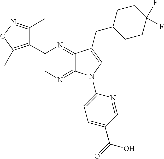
C12=NC=C(C3=C(C)ON=C3C)N=C1C(CC1CCC(F)(F)CC1)=CN2C1=CC=C(C(=O)O)C=N1
